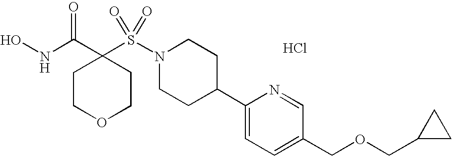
Cl.ONC(C1(S(N2CCC(C3=CC=C(COCC4CC4)C=N3)CC2)(=O)=O)CCOCC1)=O
